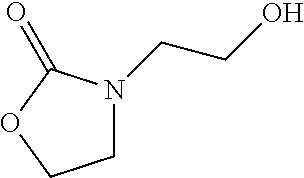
N1(CCO)CCOC1=O
